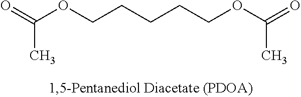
O=C(OCCCCCOC(=O)C)C
